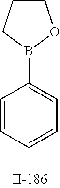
C1CCB(C2=CC=CC=C2)O1
